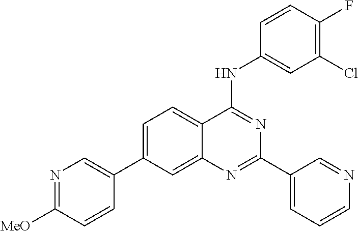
C1=C(C2=CN=C([MeO])C=C2)C=C2C(=C1)C(NC1=CC(Cl)=C(F)C=C1)=NC(C1=CC=CN=C1)=N2
